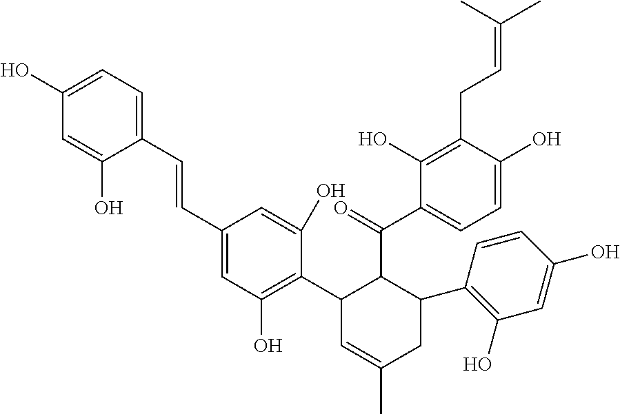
C1(O)=CC=C(C=CC2=CC(O)=C(C3C=C(C)CC(C4=C(O)C=C(O)C=C4)C3C(=O)C3=CC=C(O)C(CC=C(C)C)=C3O)C(O)=C2)C(O)=C1
